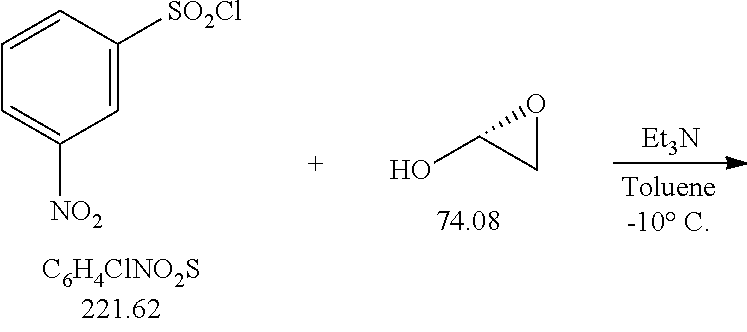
[Et3N].C1=CC([SO2Cl])=CC([NO2])=C1.OC1CO1
